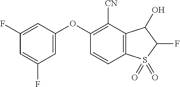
C1(F)=CC(OC2=C([CN])C3=C(C=C2)S(=O)(=O)C(F)C3O)=CC(F)=C1
